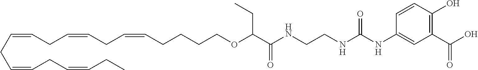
C1(C(O)=O)=C(O)C=CC(NC(NCCNC(C(OCCCCC=CCC=CCC=CCC=CCC=CCC)CC)=O)=O)=C1
